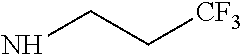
NCC[CF3]
